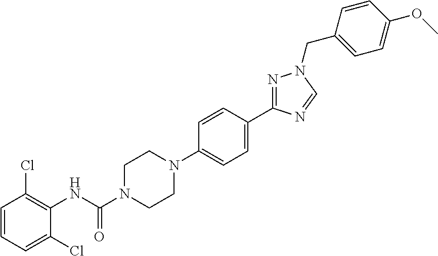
C1=CC=C(Cl)C(NC(N2CCN(C3=CC=C(C4=NN(CC5=CC=C(OC)C=C5)C=N4)C=C3)CC2)=O)=C1Cl
